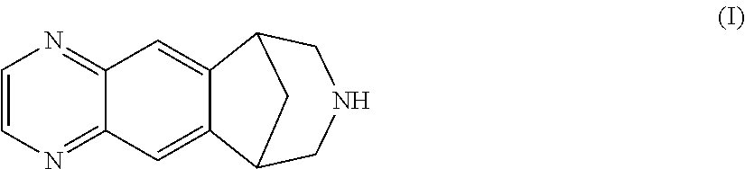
C1=CN=C2C(=N1)C=C1C(=C2)C2CNCC1C2
